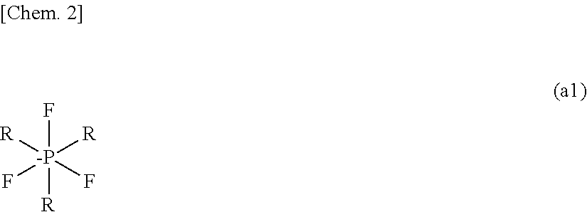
F[-P](F)(F)([R])([R])[R]
